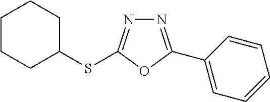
N1=C(C2=CC=CC=C2)OC(SC2CCCCC2)=N1
